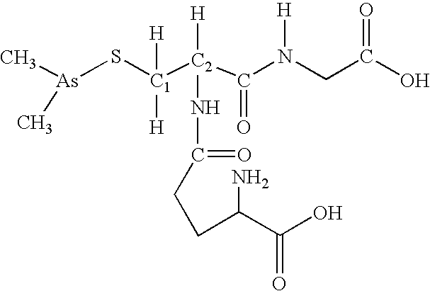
[As](S[C1]([C2](C(N(CC(O)=O)[H])=O)([H])NC(=O)CCC(C(O)=O)N)([H])[H])(C)C
